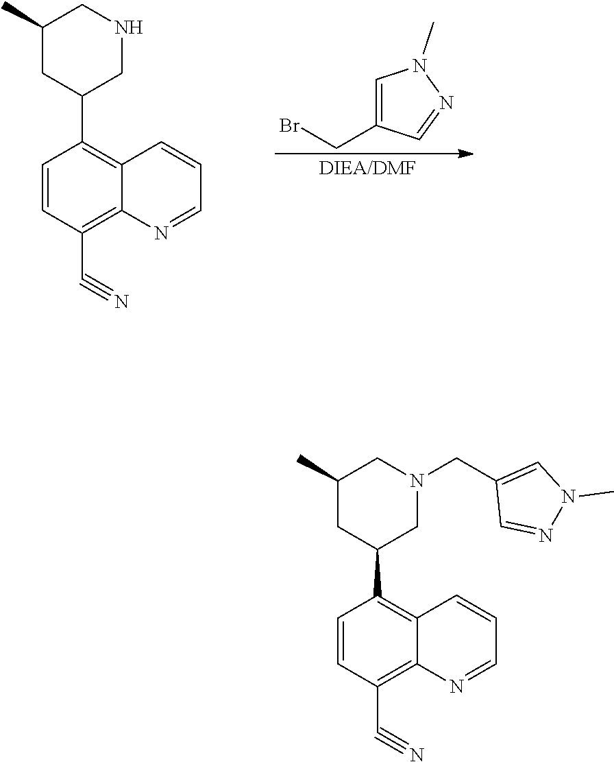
C1=CC(C#N)=C2C(=C1C1CNCC(C)C1)C=CC=N2.C1=C(CBr)C=NN1C.C1=CC(C#N)=C2C(=C1C1CN(CC3=CN(C)N=C3)CC(C)C1)C=CC=N2
